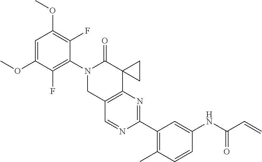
C12=C(N=C(C3=C(C)C=CC(NC(C=C)=O)=C3)N=C1)C1(C(=O)N(C3=C(F)C(OC)=CC(OC)=C3F)C2)CC1
